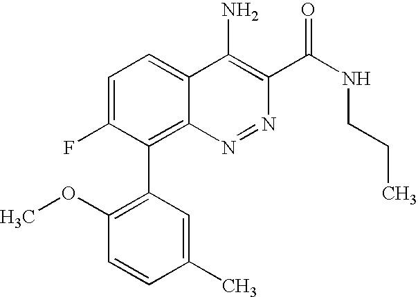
C1=C(F)C(C2=C(OC)C=CC(C)=C2)=C2C(=C1)C(N)=C(C(NCCC)=O)N=N2
